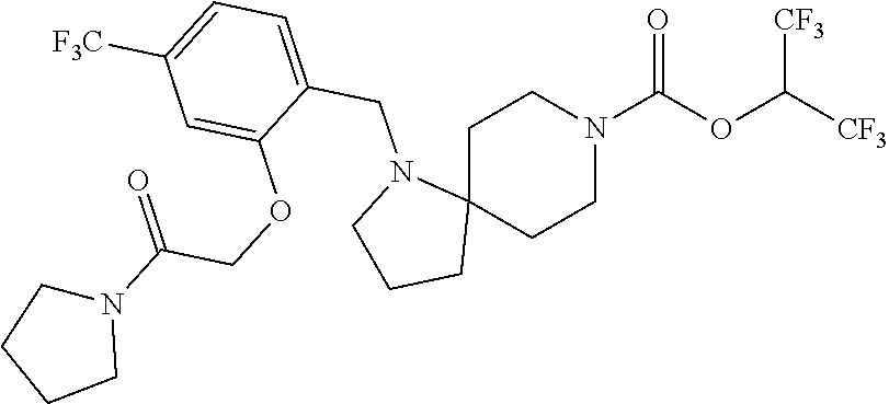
C1CN(C(OC([CF3])[CF3])=O)CCC12CCCN2CC1=CC=C([F3C])C=C1OCC(N1CCCC1)=O
